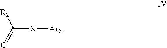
C(=O)([X][Ar2])[R2]
